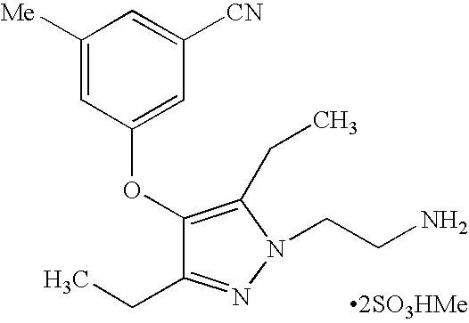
C1(OC2=CC([CN])=CC([Me])=C2)=C(CC)N(CCN)N=C1CC.[2SO3HMe]
